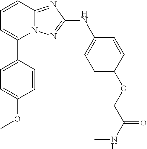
N12C(=NC(NC3=CC=C(OCC(NC)=O)C=C3)=N1)C=CC=C2C1=CC=C(OC)C=C1
